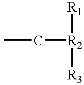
CC[R2]([R1])[R3]
